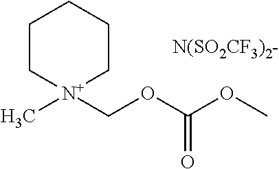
C1C[N+](C)(COC(OC)=O)CCC1.[N(SO2CF3)2-]
